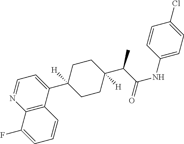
C12=C(C(C3([H])CCC(C(C(NC4=CC=C(Cl)C=C4)=O)C)([H])CC3)=CC=N1)C=CC=C2F
